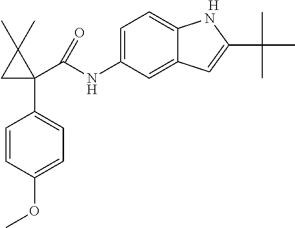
[H].C1(NC(C2(C3=CC=C(OC)C=C3)C(C)(C)C2)=O)=CC=C2C(=C1)C=C(C(C)(C)C)N2
